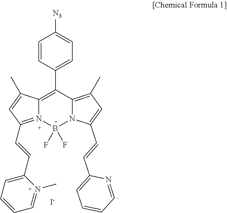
C1=CC(C2=C3N(=C(C=CC4=CC=CC=N4C)C=C3C)B(F)(F)N3C2=C(C)C=C3C=CC2=CC=CC=N2)=CC=C1[N3].[I-]
